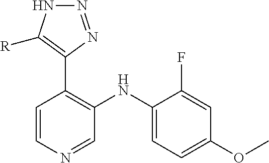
C1=CN=CC(NC2=CC=C(OC)C=C2F)=C1C1=C([R])NN=N1
